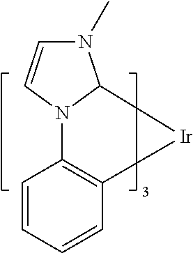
C1=CN2C(N1C)[Ir]C1=C2C=CC=C1
